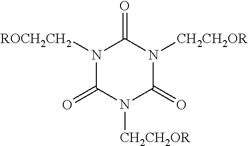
C1(=O)N([CH2CH2OR])C(=O)N([ROCH2CH2])C(=O)N1[CH2CH2OR]
